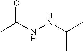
C(C)(NNC(C)C)=O
